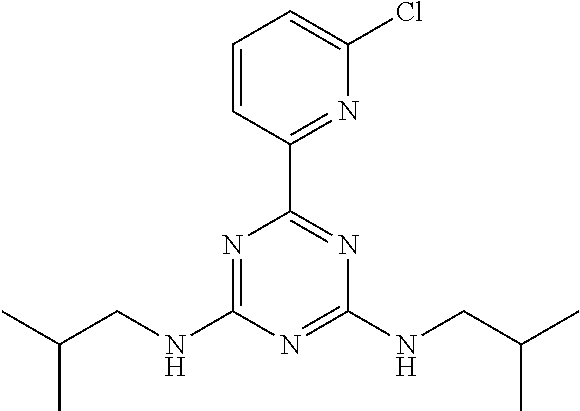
C1=CC(C2=NC(NCC(C)C)=NC(NCC(C)C)=N2)=NC(Cl)=C1
